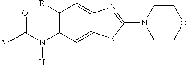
[Ar]C(N(C1=C([R])C=C2C(=C1)SC(N1CCOCC1)=N2)[H])=O
